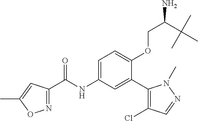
N1=C(C(=O)NC2=CC=C(OCC(N)C(C)(C)C)C(C3=C(Cl)C=NN3C)=C2)C=C(C)O1
